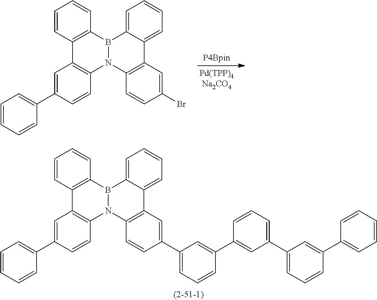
C1=CC2=C(C=C1)B1N(C3=C2C=C(C2=CC=CC=C2)C=C3)C2=C(C=C(C3=CC=CC(C4=CC(C5=CC=CC(C6=CC=CC=C6)=C5)=CC=C4)=C3)C=C2)C2=CC=CC=C21.C1=CC2=C(C=C1)B1N(C3=C2C=C(C2=CC=CC=C2)C=C3)C2=C(C=C(Br)C=C2)C2=CC=CC=C21
